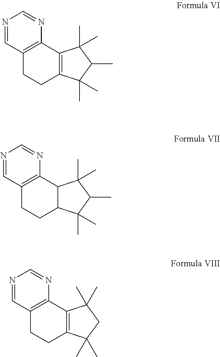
C12=C(CCC3=C1C(C)(C)C(C)C3(C)C)C=NC=N2.C12=C(CCC3C1C(C)(C)C(C)C3(C)C)C=NC=N2.C12=C(CCC3=C1C(C)(C)CC3(C)C)C=NC=N2
